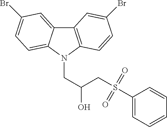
C12=CC(Br)=CC=C1N(CC(CS(=O)(C1=CC=CC=C1)=O)O)C1=C2C=C(Br)C=C1
